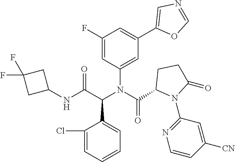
N(C(C1N(C2=NC=CC([CN])=C2)C(=O)CC1)=O)(C(C(NC1CC(F)(F)C1)=O)C1=CC=CC=C1Cl)C1=CC(C2=CN=CO2)=CC(F)=C1
